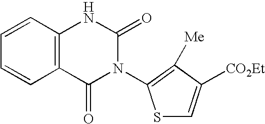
C1=CC2=C(C=C1)C(=O)N(C1=C([Me])C([CO2Et])=CS1)C(=O)N2
